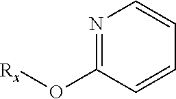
N1=C(O[Rx])C=CC=C1
